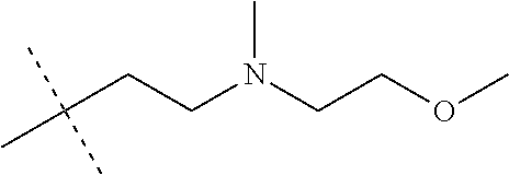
C(C(C)(C)C)CN(CCOC)C
